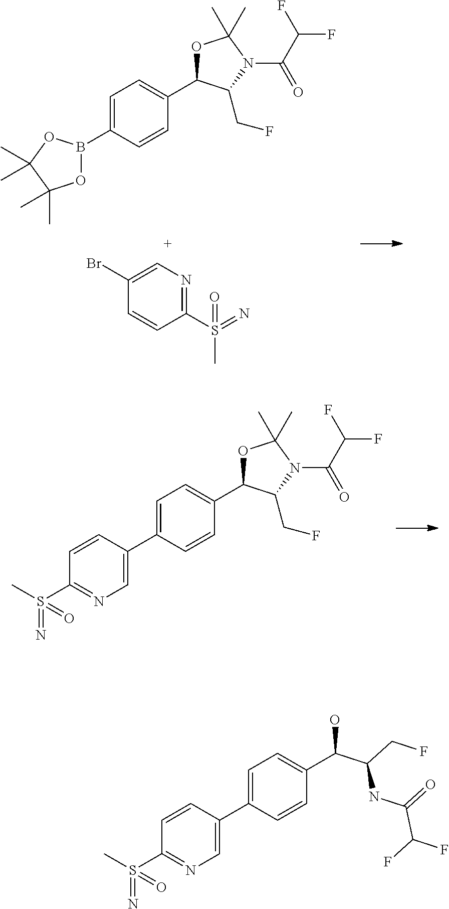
C1=CC(C2=CN=C(S(C)(=N)=O)C=C2)=CC=C1C(O)C(CF)NC(=O)C(F)F.C1=CC(B2OC(C)(C)C(C)(C)O2)=CC=C1C1OC(C)(C)N(C(C(F)F)=O)C1CF.C1(S(=N)(=O)C)=NC=C(Br)C=C1.C1=CC(C2=CN=C(S(C)(=N)=O)C=C2)=CC=C1C1OC(C)(C)N(C(C(F)F)=O)C1CF
